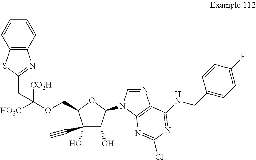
C1(C#C)(O)C(O)C(N2C=NC3=C2N=C(Cl)N=C3NCC2=CC=C(F)C=C2)OC1COC([CO2H])(CC1=NC2=C(S1)C=CC=C2)[HO2C]
